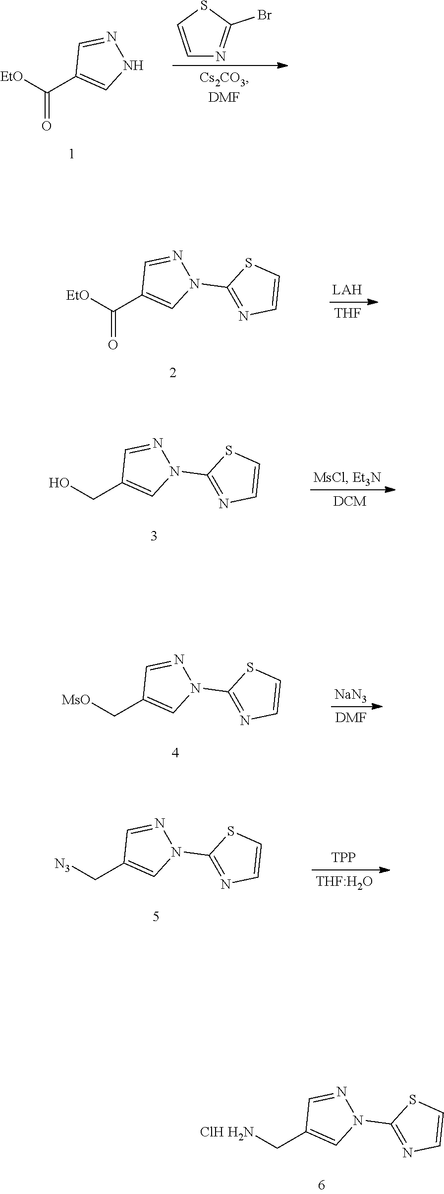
[EtO]C(C1=CNN=C1)=O.C1=CSC(Br)=N1.[EtO]C(C1=CN(C2=NC=CS2)N=C1)=O.[THF].OCC1=CN(C2=NC=CS2)N=C1.[DCM].[MsO]CC1=CN(C2=NC=CS2)N=C1.[DMF].[NaN3].[N3]CC1=CN(C2=NC=CS2)N=C1.[THF:H2O].[TPP].[ClH H2N]CC1=CN(C2=NC=CS2)N=C1
